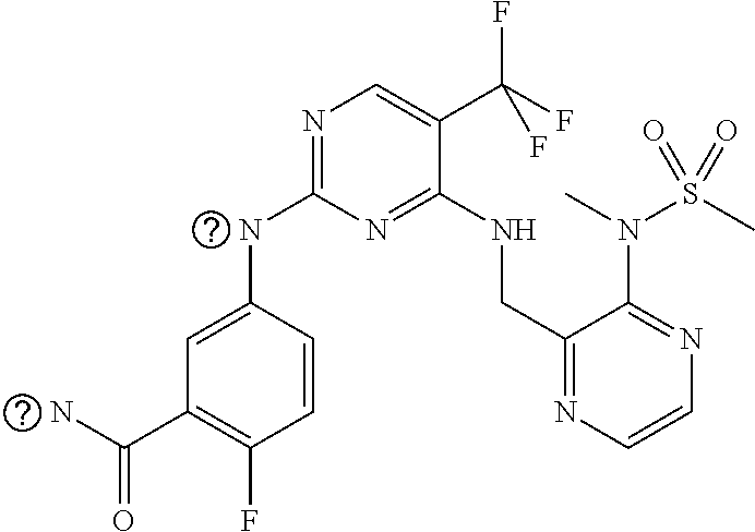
N(C1=NC=C(C(F)(F)F)C(NCC2=NC=CN=C2N(S(=O)(C)=O)C)=N1)C1=CC(C(N)=O)=C(F)C=C1
